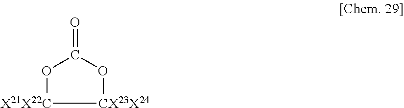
O1[X21X22C][CX23X24]OC1=O
